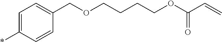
C1=C(*)C=CC(COCCCCOC(C=C)=O)=C1
